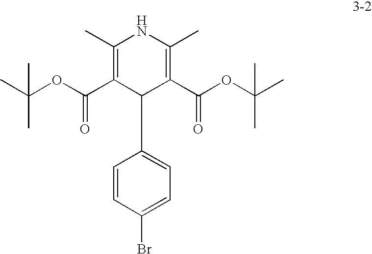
C1(C)=C(C(OC(C)(C)C)=O)C(C2=CC=C(Br)C=C2)C(C(OC(C)(C)C)=O)=C(C)N1
